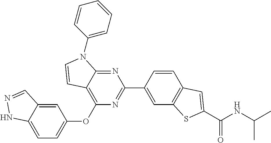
C1(OC2=CC=C3C(=C2)C=NN3)=C2C(=NC(C3=CC4=C(C=C3)C=C(C(NC(C)C)=O)S4)=N1)N(C1=CC=CC=C1)C=C2
